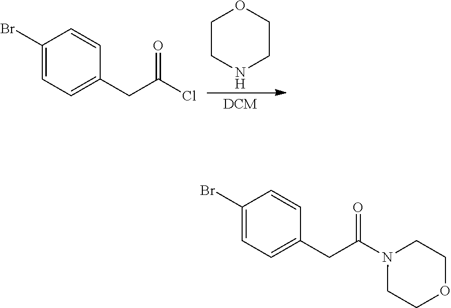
C1CNCCO1.C1(Br)=CC=C(CC(Cl)=O)C=C1.C1(Br)=CC=C(CC(N2CCOCC2)=O)C=C1
